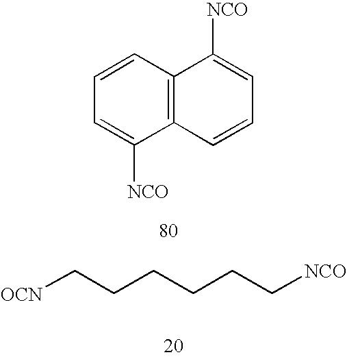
C12=C(C=CC=C1[NCO])C([NCO])=CC=C2.[OCN]CCCCCC[NCO]
